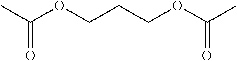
CC(OCCCOC(C)=O)=O
